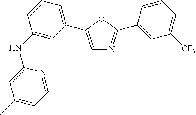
C1=C(C)C=C(NC2=CC(C3=CN=C(C4=CC([CF3])=CC=C4)O3)=CC=C2)N=C1
